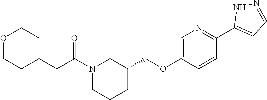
N1(C(CC2CCOCC2)=O)CCCC(COC2=CN=C(C3=CC=NN3)C=C2)C1
